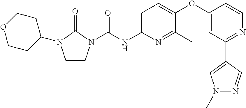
C1CN(C(NC2=CC=C(OC3=CC(C4=CN(C)N=C4)=NC=C3)C(C)=N2)=O)C(=O)N1C1CCOCC1
